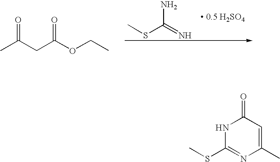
CSC(N)=N.CC(CC(OCC)=O)=O.N1C(SC)=NC(C)=CC1=O
